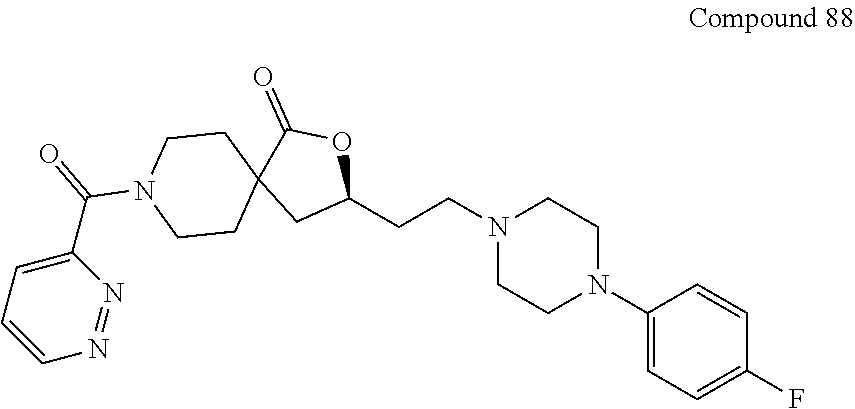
C1(N2CCN(CCC3OC(=O)C4(C3)CCN(C(C3=CC=CN=N3)=O)CC4)CC2)=CC=C(F)C=C1
